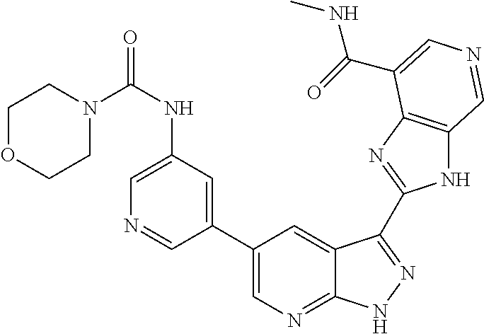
C1(C2=CN=C3C(=C2)C(C2=NC4=C(N2)C=NC=C4C(=O)NC)=NN3)=CC(NC(N2CCOCC2)=O)=CN=C1
